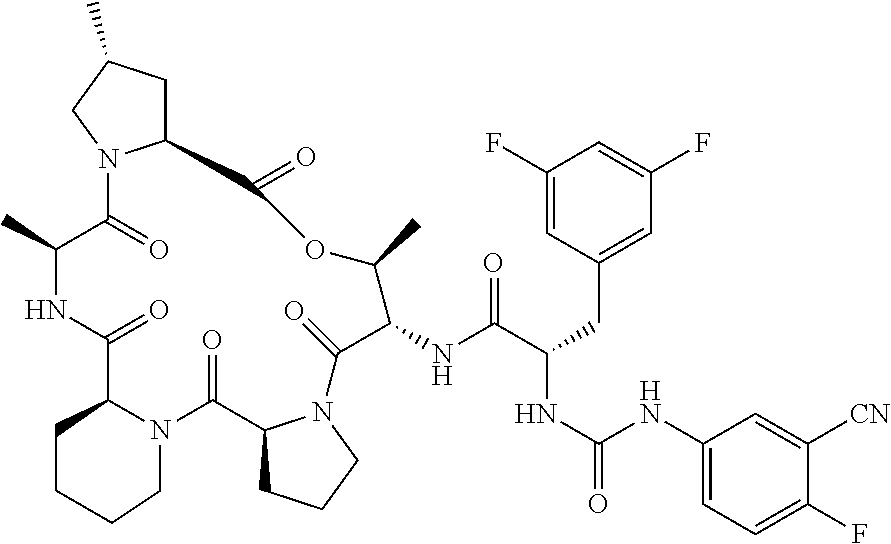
C12CC(C)CN1C(=O)C(C)NC(=O)C1N(CCCC1)C(=O)C1CCCN1C(=O)C(NC(C(CC1=CC(F)=CC(F)=C1)NC(=O)NC1=CC=C(F)C([CN])=C1)=O)C(C)OC2=O
